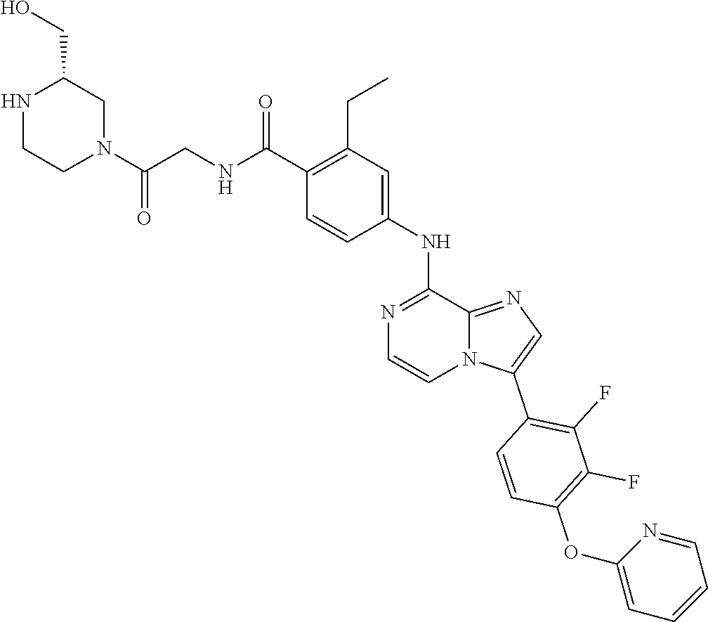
N1=C(NC2=CC(CC)=C(C(=O)NCC(N3CCNC(CO)C3)=O)C=C2)C2=NC=C(C3=C(F)C(F)=C(OC4=CC=CC=N4)C=C3)N2C=C1
